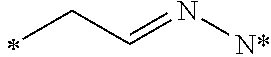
C(C=N[N*])C
